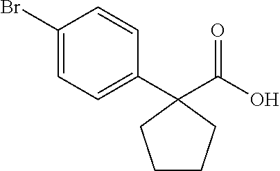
C1(Br)=CC=C(C2(C(=O)O)CCCC2)C=C1
